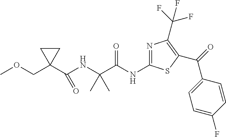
N(C(C(NC(C1(COC)CC1)=O)(C)C)=O)C1=NC(C(F)(F)F)=C(C(C2=CC=C(F)C=C2)=O)S1
